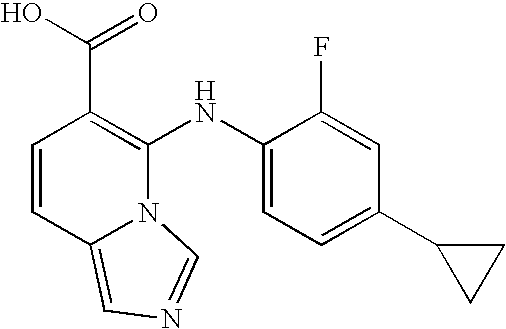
C1=CC2=CN=CN2C(NC2=CC=C(C3CC3)C=C2F)=C1C(O)=O
